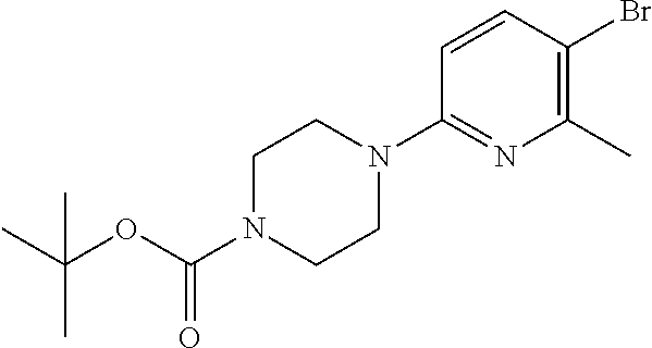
C1CN(C(OC(C)(C)C)=O)CCN1C1=NC(C)=C(Br)C=C1
